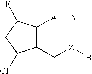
C1(C[Z]B)C([A][Y])C(F)CC1Cl
